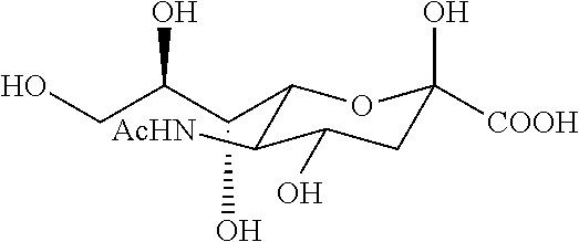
C(C1C([AcHN])C(O)CC(O)([COOH])O1)(C(CO)O)O
